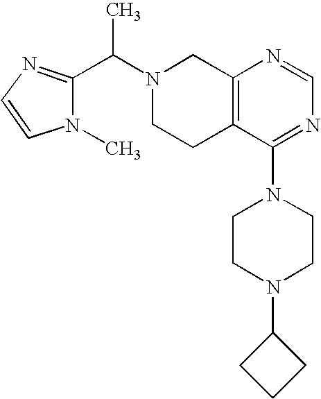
C1(C(N2CCC3=C(C2)N=CN=C3N2CCN(C3CCC3)CC2)C)=NC=CN1C
